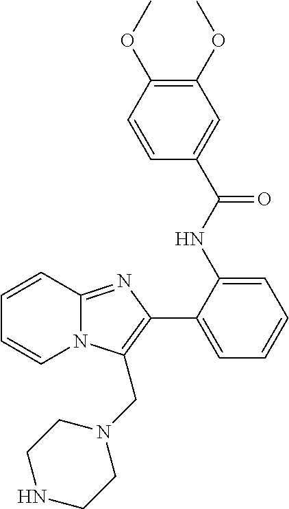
C1(NC(C2=CC(OC)=C(OC)C=C2)=O)=CC=CC=C1C1=C(CN2CCNCC2)N2C(=N1)C=CC=C2
